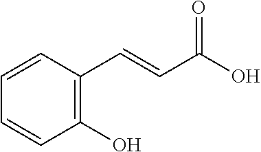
C(=CC1=C(O)C=CC=C1)C(O)=O
